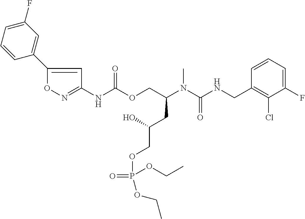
C1=CC(CNC(N(C(COC(NC2=NOC(C3=CC(F)=CC=C3)=C2)=O)CC(COP(=O)(OCC)OCC)O)C)=O)=C(Cl)C(F)=C1
